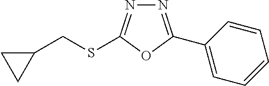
N1=C(C2=CC=CC=C2)OC(SCC2CC2)=N1
